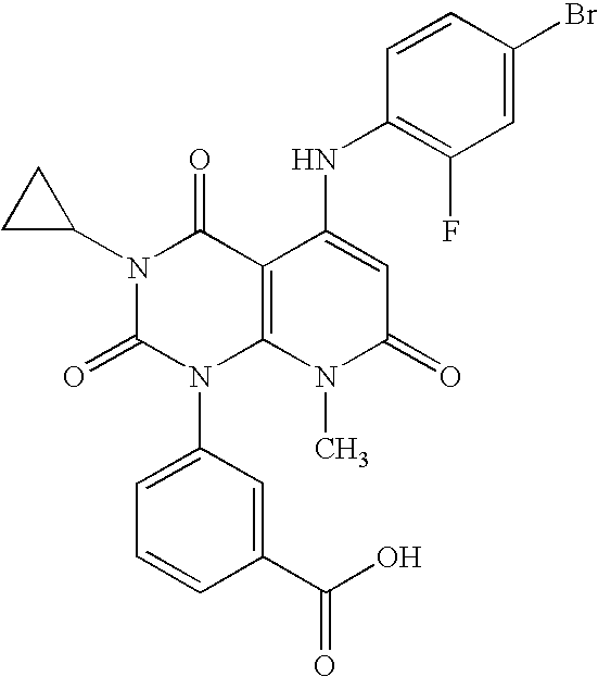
N1(C2CC2)C(=O)N(C2=CC=CC(C(O)=O)=C2)C2=C(C1=O)C(NC1=C(F)C=C(Br)C=C1)=CC(=O)N2C
